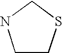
C1CSCN1
